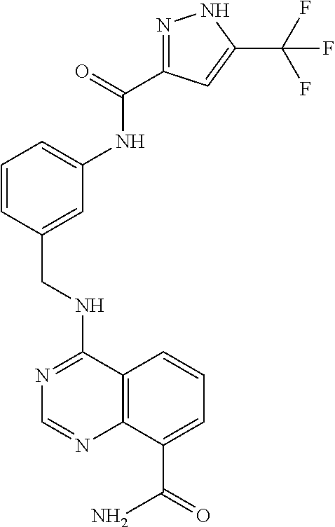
N1=C(NCC2=CC(NC(=O)C3=NNC(C(F)(F)F)=C3)=CC=C2)C2=C(N=C1)C(C(=O)N)=CC=C2
